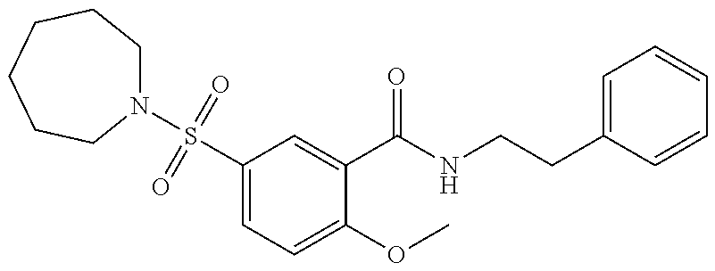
N1(S(C2=CC=C(OC)C(C(=O)NCCC3=CC=CC=C3)=C2)(=O)=O)CCCCCC1
